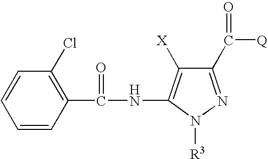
[R3]N1N=C(C(=O)[Q])C([X])=C1NC(C1=C(Cl)C=CC=C1)=O
